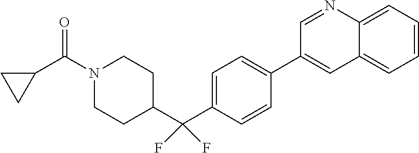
N1(C(C2CC2)=O)CCC(C(C2=CC=C(C3=CC4=CC=CC=C4N=C3)C=C2)(F)F)CC1
